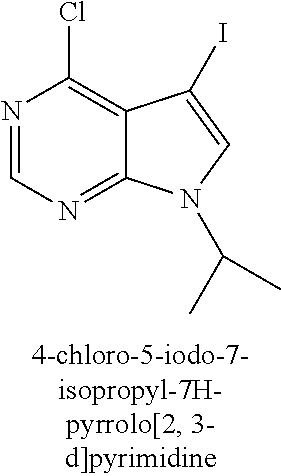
N1=CN=C2C(=C1Cl)C(I)=CN2C(C)C
